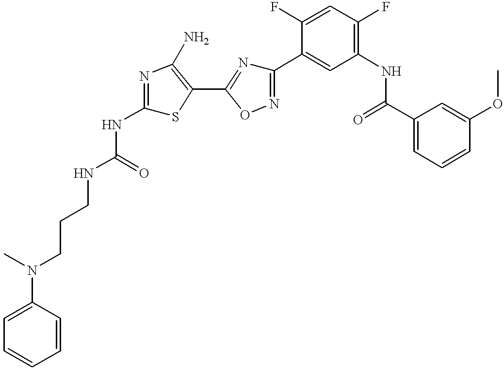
N(C1=NC(N)=C(C2=NC(C3=CC(NC(C4=CC=CC(OC)=C4)=O)=C(F)C=C3F)=NO2)S1)C(NCCCN(C1=CC=CC=C1)C)=O
